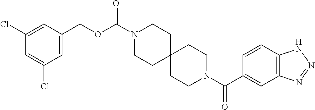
C1(Cl)=CC(COC(N2CCC3(CC2)CCN(C(C2=CC4=C(C=C2)NN=N4)=O)CC3)=O)=CC(Cl)=C1
